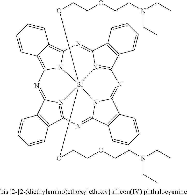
C12=C(C3=N4C1=NC1=C5C(=C6N1[Si]41(OCCOCCN(CC)CC)(OCCOCCN(CC)CC)N4=C(C7=C(C4=N6)C=CC=C7)N=C4C6=C(C(=N3)N41)C=CC=C6)C=CC=C5)C=CC=C2
